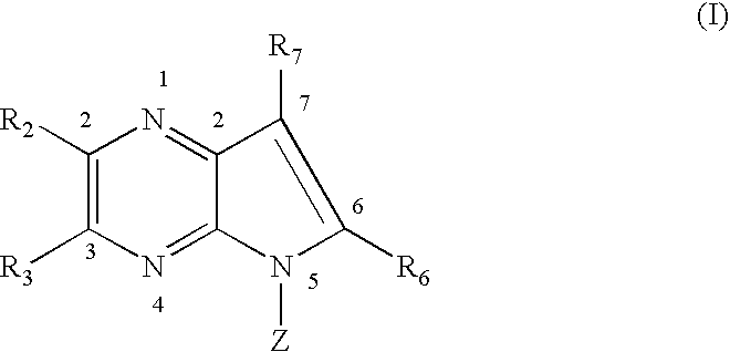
C1([R2])=C([R3])N=C2C(=N1)C([R7])=C([R6])N2[Z]
